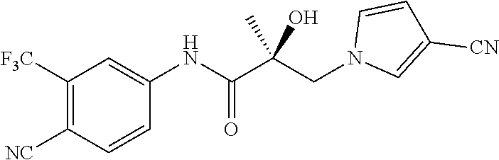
C1=C(NC(C(CN2C=C([CN])C=C2)(C)O)=O)C=CC([NC])=C1[F3C]
